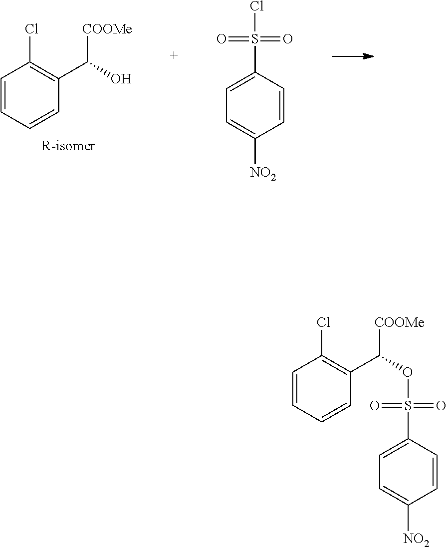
C1=CC=CC(C(O)[COOMe])=C1Cl.C1=C(S(Cl)(=O)=O)C=CC([NO2])=C1.C1=CC=CC(C([COOMe])OS(C2=CC=C([NO2])C=C2)(=O)=O)=C1Cl
